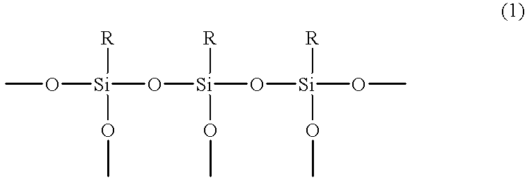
CO[Si]([R])(OC)O[Si]([R])(OC)O[Si](OC)([R])OC
